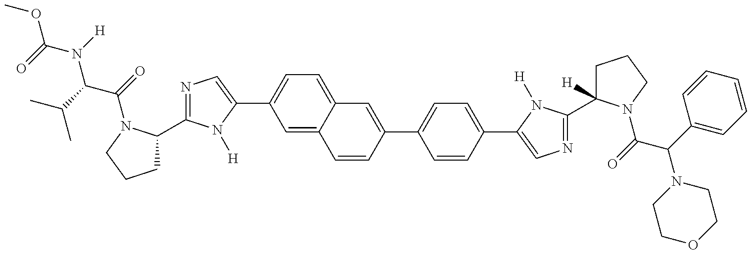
COC(=O)N(C(C(=O)N1C(C2=NC=C(C3=CC=C4C(=C3)C=CC(C3=CC=C(C5=CN=C(C6([H])CCCN6C(=O)C(C6=CC=CC=C6)N6CCOCC6)N5[H])C=C3)=C4)N2[H])CCC1)C(C)C)[H]
